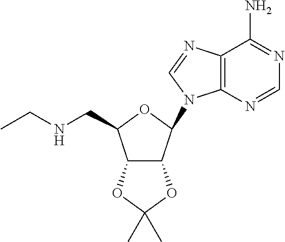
C1=NC2=C(C(N)=N1)N=CN2C1C2C(C(CNCC)O1)OC(C)(C)O2
